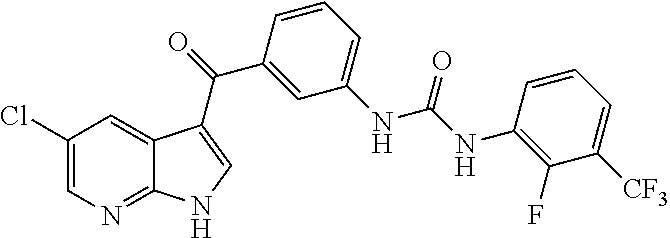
C1(Cl)=CN=C2C(=C1)C(C(C1=CC(NC(=O)NC3=C(F)C([CF3])=CC=C3)=CC=C1)=O)=CN2
